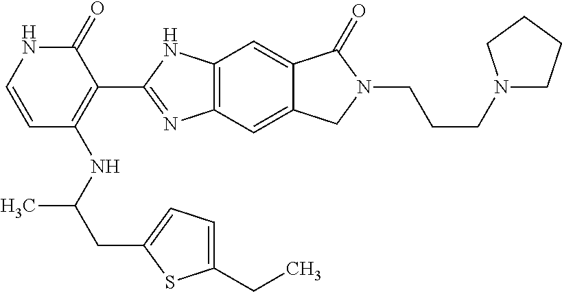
C12=C(C=C3C(=C1)C(=O)N(CCCN1CCCC1)C3)N=C(C1=C(NC(CC3=CC=C(CC)S3)C)C=CNC1=O)N2
